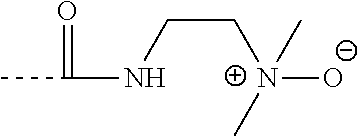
CC(=O)NCC[N+]([O-])(C)C
